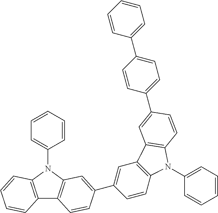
C12=C(N(C3=CC=CC=C3)C3=C1C=CC(C1=CC4=C(C=C1)N(C1=CC=CC=C1)C1=C4C=C(C4=CC=C(C5=CC=CC=C5)C=C4)C=C1)=C3)C=CC=C2
